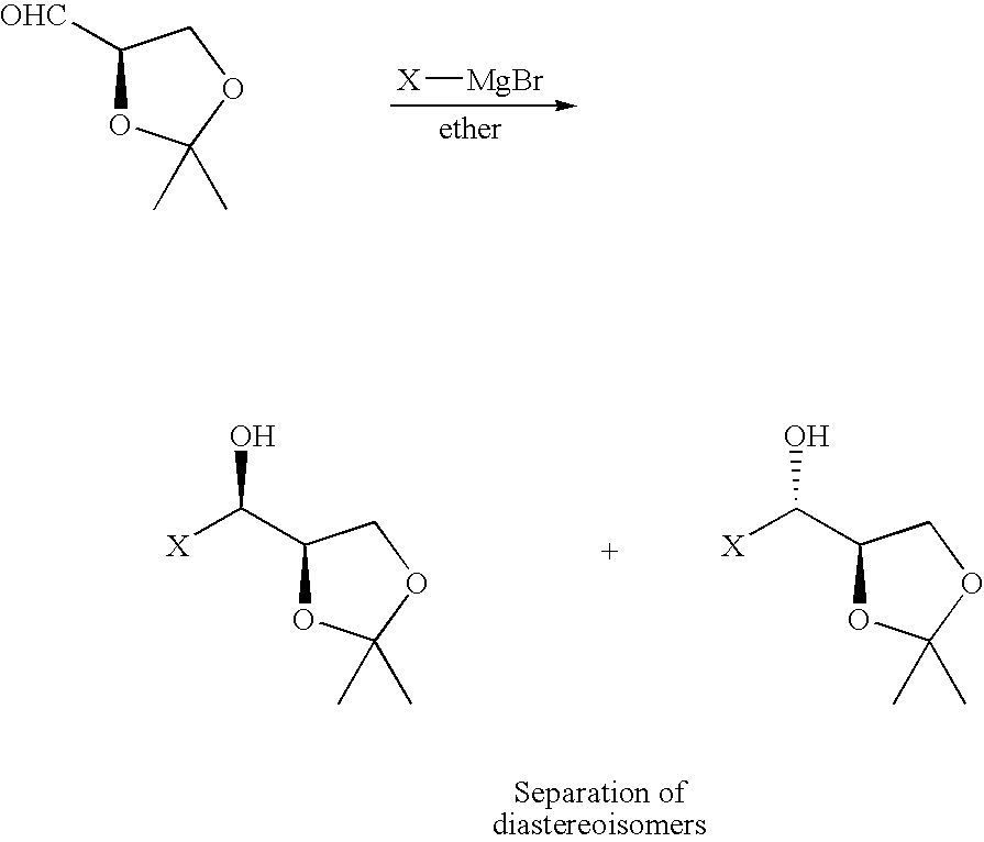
[OHC]C1OC(C)(C)OC1.[X][MgBr].[X]C(C1OC(C)(C)OC1)O.[X]C(C1OC(C)(C)OC1)O
